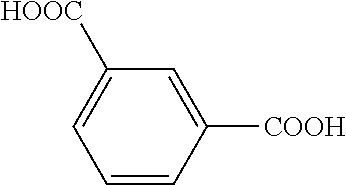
C1=CC([COOH])=CC([HOOC])=C1
